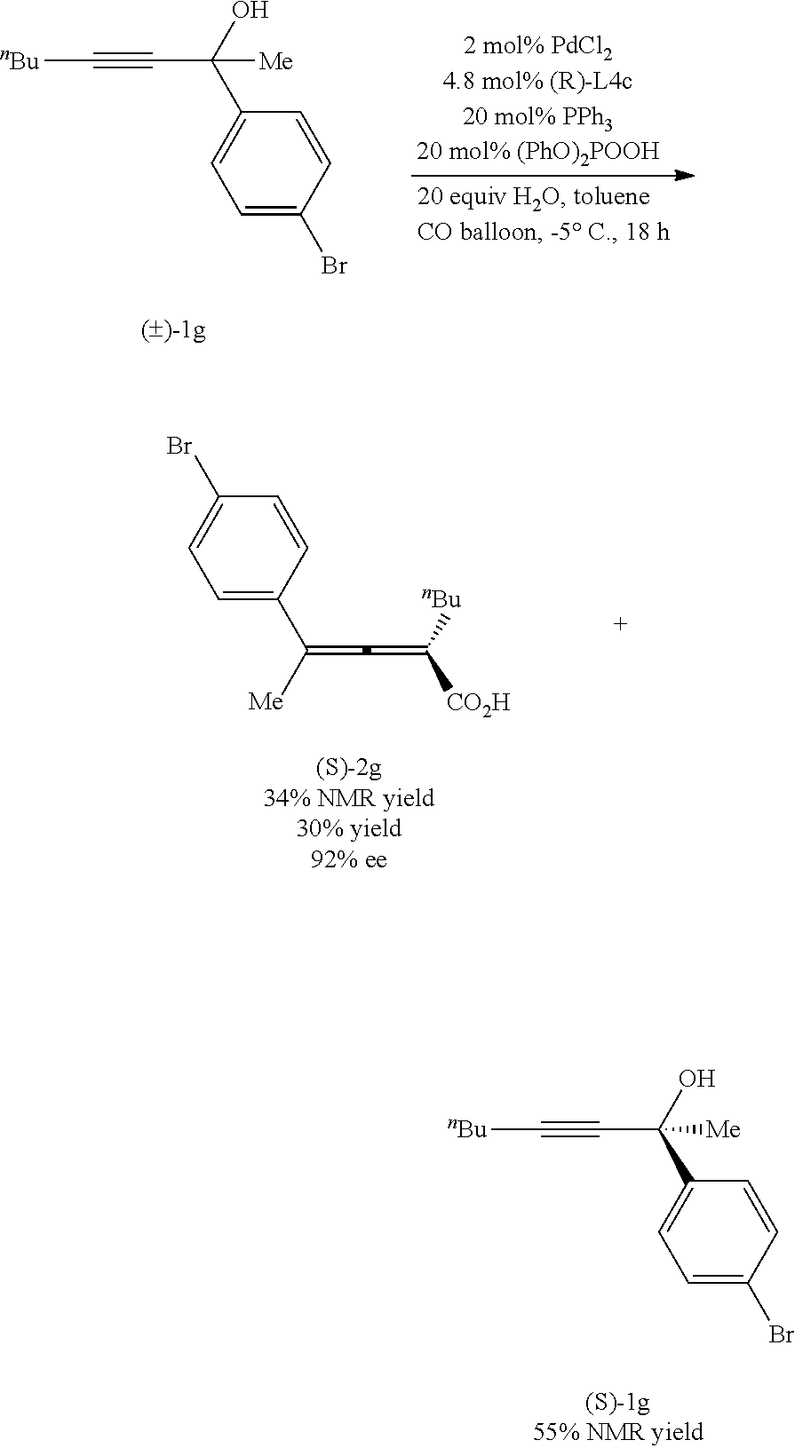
C1=C(C([Me])=C=C([nBu])[CO2H])C=CC(Br)=C1.C1=C(Br)C=CC(C(O)([Me])C#C[nBu])=C1.C1=C(Br)C=CC(C(O)([Me])C#C[nBu])=C1
